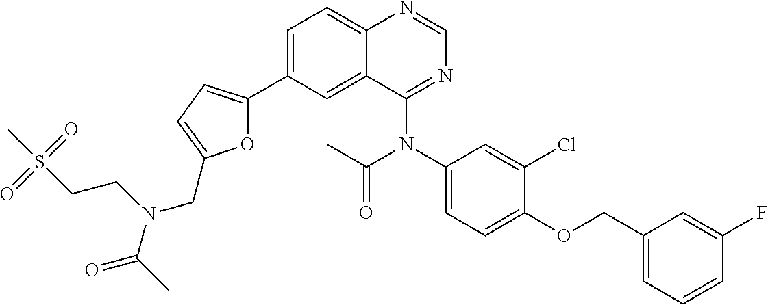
C1=C(C2=CC=C(CN(CCS(C)(=O)=O)C(C)=O)O2)C=C2C(=C1)N=CN=C2N(C1=CC=C(OCC2=CC=CC(F)=C2)C(Cl)=C1)C(=O)C
